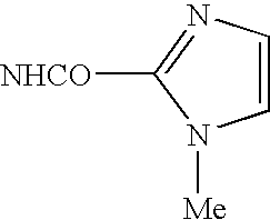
C1=CN=C([NHCO])N1[Me]
